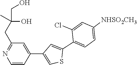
[NHSO2CH3]C1=CC=C(C2=CC(C3=CC(CC(O)(CO)C)=NC=C3)=CS2)C(Cl)=C1
